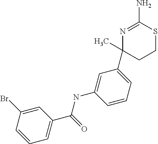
N1=C(N)SCCC1(C1=CC=CC(NC(=O)C2=CC=CC(Br)=C2)=C1)C
